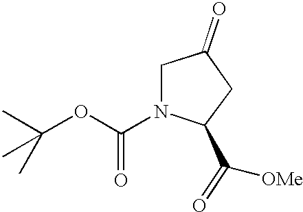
N1(C(OC(C)(C)C)=O)C(C(=O)[OMe])CC(=O)C1
